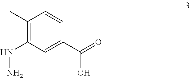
N(N)C1=C(C)C=CC(C(=O)O)=C1
